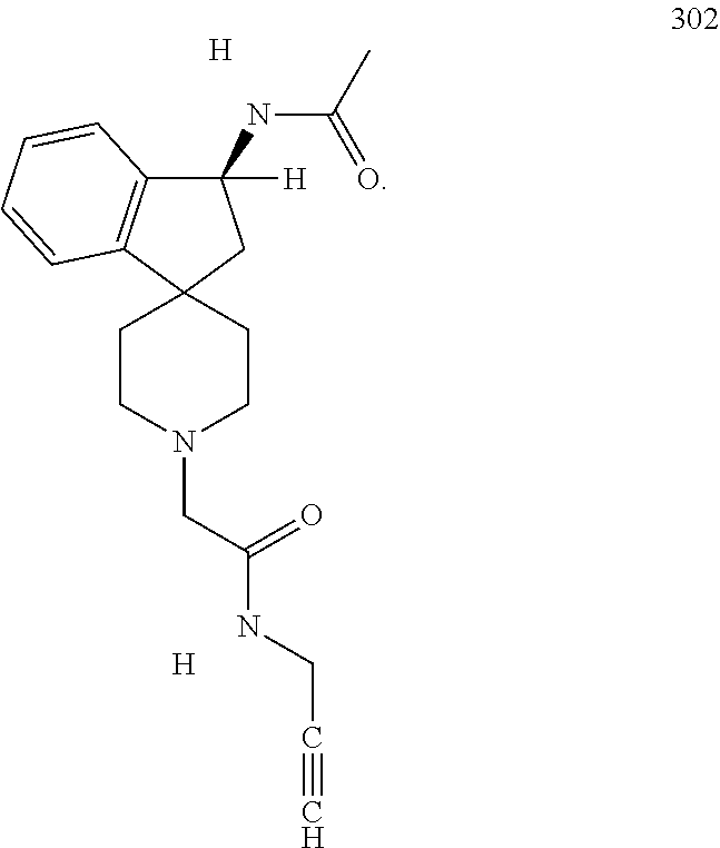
[H].[H].C12(CCN(CC(NCC#C)=O)CC1)CC([H])(NC(C)=O)C1=C2C=CC=C1
